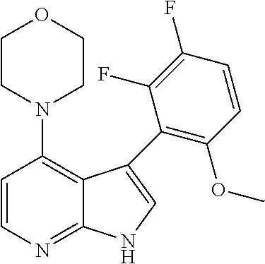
C1=CN=C2C(=C1N1CCOCC1)C(C1=C(OC)C=CC(F)=C1F)=CN2
